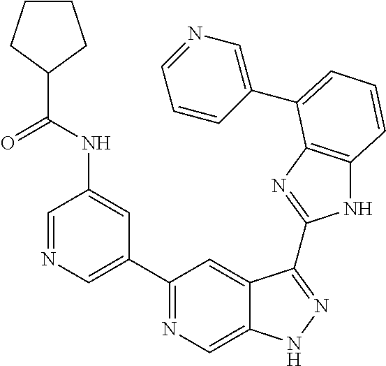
C1=NC=C(C2=NC=C3C(=C2)C(C2=NC4=C(N2)C=CC=C4C2=CN=CC=C2)=NN3)C=C1NC(=O)C1CCCC1
